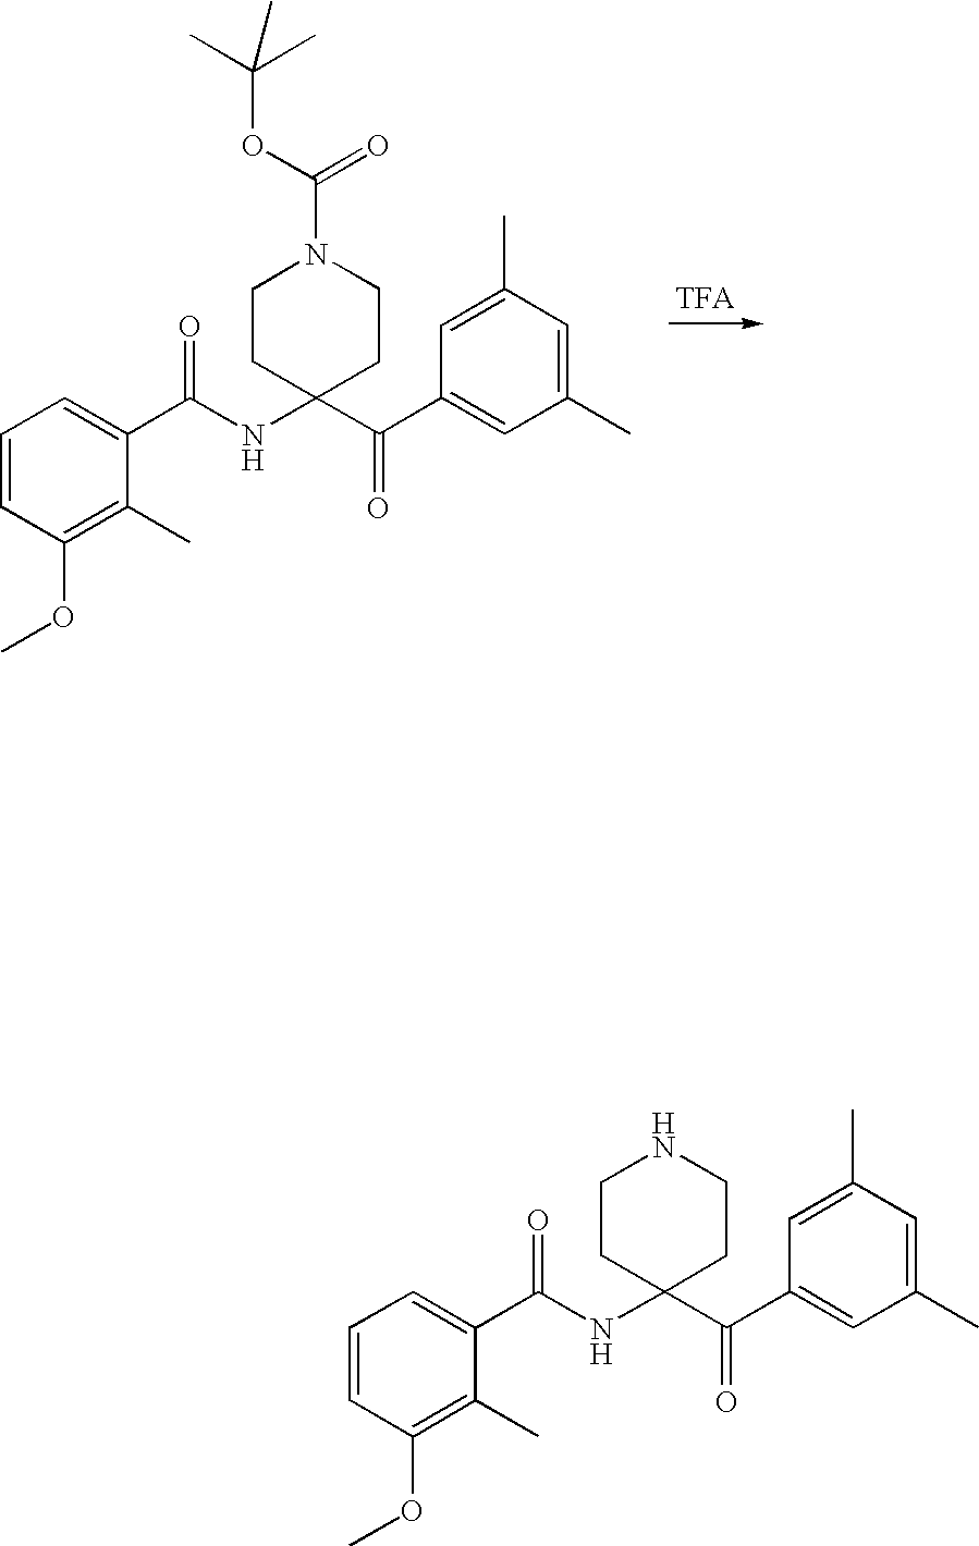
C1=CC(OC)=C(C)C(C(NC2(C(C3=CC(C)=CC(C)=C3)=O)CCN(C(OC(C)(C)C)=O)CC2)=O)=C1.C1=CC(OC)=C(C)C(C(NC2(C(C3=CC(C)=CC(C)=C3)=O)CCNCC2)=O)=C1
